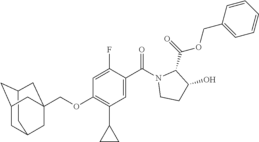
C1(C(=O)N2CCC(O)C2C(OCC2=CC=CC=C2)=O)=CC(C2CC2)=C(OCC23CC4CC(CC(C2)C4)C3)C=C1F
